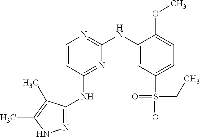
N1=C(NC2=NC(NC3=CC(S(=O)(CC)=O)=CC=C3OC)=NC=C2)C(C)=C(C)N1
